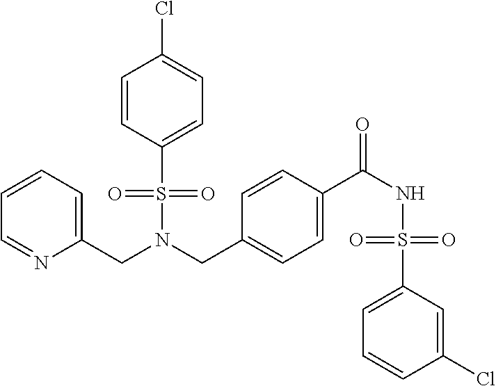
C(N(S(=O)(=O)C1=CC=C(Cl)C=C1)CC1=CC=C(C(NS(=O)(=O)C2=CC=CC(Cl)=C2)=O)C=C1)C1=CC=CC=N1
